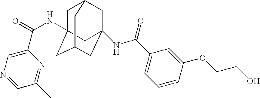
C1=C(C(=O)NC23CC4CC(NC(C5=CC=CC(OCCO)=C5)=O)(CC(C2)C4)C3)N=C(C)C=N1
